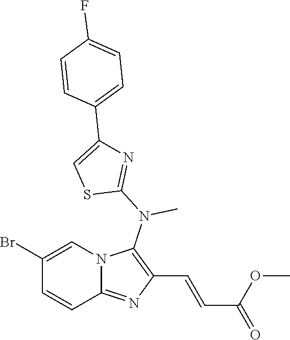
BrC1=CN2C(=NC(C=CC(=O)OC)=C2N(C2=NC(C3=CC=C(F)C=C3)=CS2)C)C=C1
